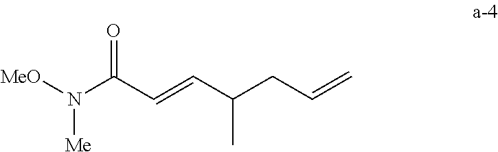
[MeO]N(C(C=CC(CC=C)C)=O)[Me]
